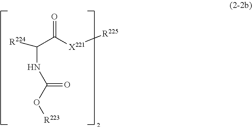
C(C([X221][R225])=O)(NC(O[R223])=O)[R224]
